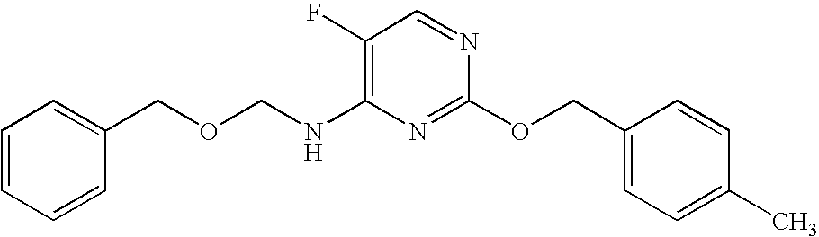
N1=CC(F)=C(NCOCC2=CC=CC=C2)N=C1OCC1=CC=C(C)C=C1
